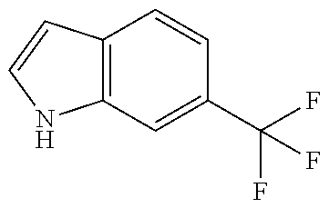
C12=C(C=CN1)C=CC(C(F)(F)F)=C2
